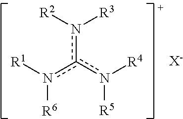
n(c(n([R4])[R5])n([R1])[R6])([R2])[R3].[X-]
